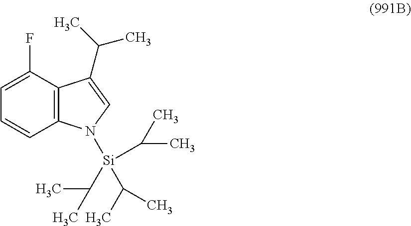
C12=C(C(F)=CC=C1)C(C(C)C)=CN2[Si](C(C)C)(C(C)C)C(C)C
